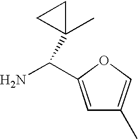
C1=C(C(N)C2(C)CC2)OC=C1C
